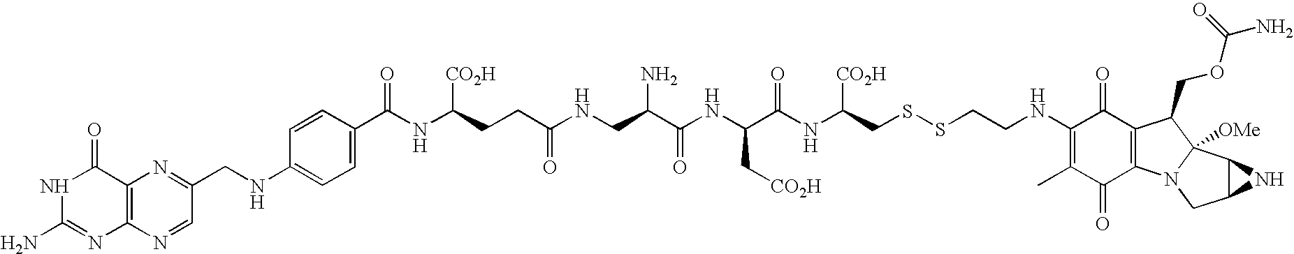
C1(NCC2=NC3=C(N=C2)N=C(N)NC3=O)=CC=C(C(NC(CCC(NCC(C(NC(C(NC([CO2H])CSSCCNC2=C(C)C(=O)C3=C(C2=O)C(COC(N)=O)C2([OMe])N3CC3C2N3)=O)C[CO2H])=O)N)=O)[CO2H])=O)C=C1
